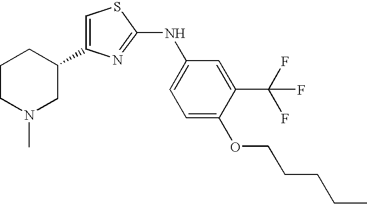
C1CN(C)CC(C2=CSC(NC3=CC=C(OCCCCC)C(C(F)(F)F)=C3)=N2)C1
